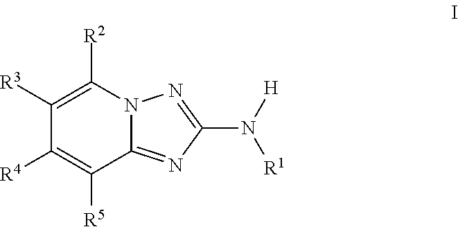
C12=NC(N([H])[R1])=NN1C([R2])=C([R3])C([R4])=C2[R5]
